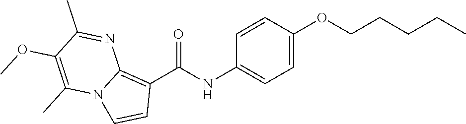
C1=CC(OCCCCC)=CC=C1NC(C1=C2N(C=C1)C(C)=C(OC)C(C)=N2)=O
